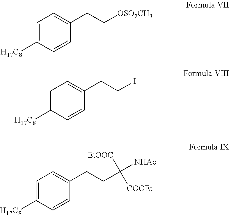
C1=C([H17C8])C=CC(CC[OSO2CH3])=C1.C1=C([H17C8])C=CC(CCI)=C1.C1=C([H17C8])C=CC(CCC([NHAc])([EtOOC])[COOEt])=C1
